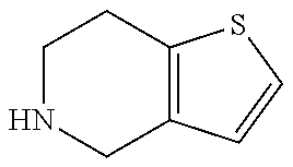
C1NCC2=C(C1)SC=C2
